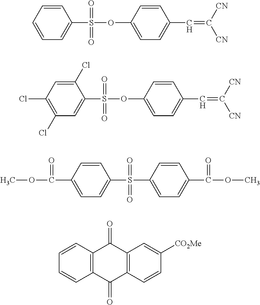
C1=CC=CC=C1S(=O)(=O)OC1=CC=C(C=C([CN])[CN])C=C1.C1(Cl)=CC(Cl)=C(Cl)C=C1S(=O)(=O)OC1=CC=C(C=C([CN])[CN])C=C1.C1=CC(C(=O)OC)=CC=C1S(=O)(C1=CC=C(C(=O)OC)C=C1)=O.C12=C(C=CC=C1)C(=O)C1=C(C2=O)C=CC([CO2Me])=C1
